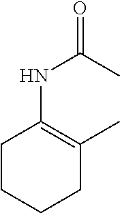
C1CCCC(C)=C1NC(C)=O
